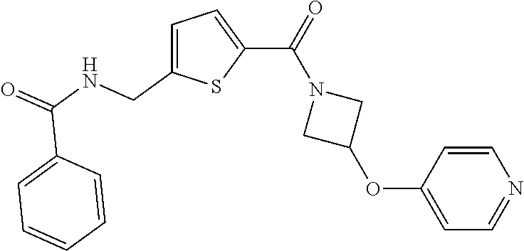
C1=C(CNC(=O)C2=CC=CC=C2)SC(C(N2CC(OC3=CC=NC=C3)C2)=O)=C1
